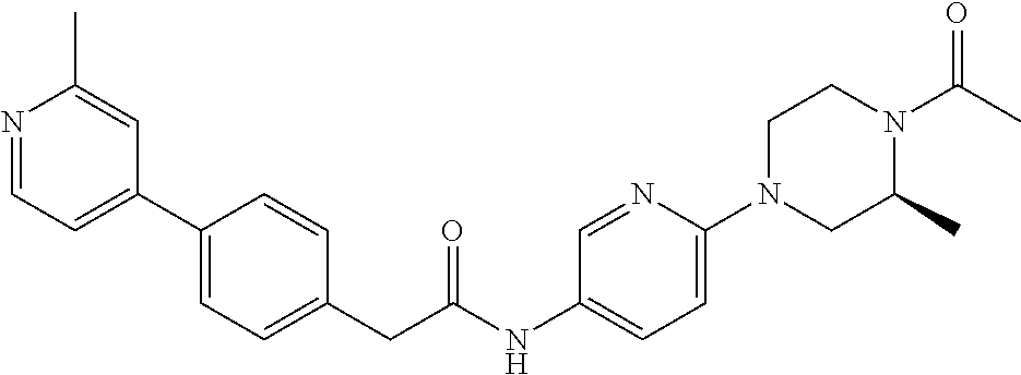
N1=CC=C(C2=CC=C(CC(NC3=CC=C(N4CC(C)N(C(C)=O)CC4)N=C3)=O)C=C2)C=C1C
